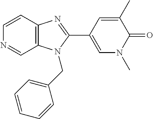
C12=C(C=CN=C1)N=C(C1=CN(C)C(=O)C(C)=C1)N2CC1=CC=CC=C1
